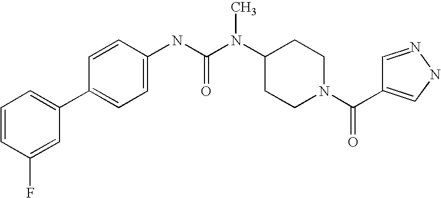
C1=CC(F)=CC(C2=CC=C(NC(N(C3CCN(C(=O)C4=CNN=C4)CC3)C)=O)C=C2)=C1
